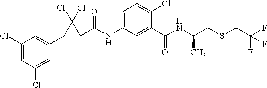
C1(Cl)=CC(Cl)=CC(C2C(C(NC3=CC=C(Cl)C(C(NC(CSCC(F)(F)F)C)=O)=C3)=O)C2(Cl)Cl)=C1
